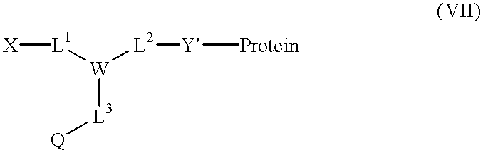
[L3]([W]([L1][X])[L2][Y][Protein])[Q]
